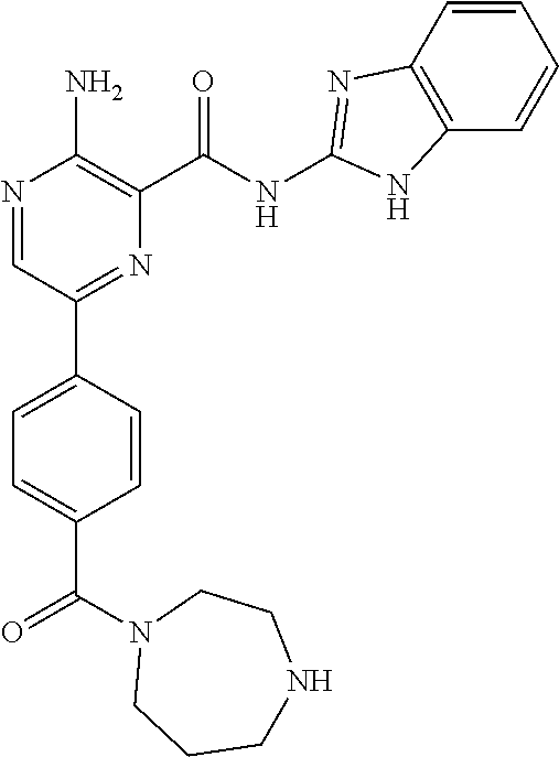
N1=CC(C2=CC=C(C(N3CCCNCC3)=O)C=C2)=NC(C(NC2=NC3=C(C=CC=C3)N2)=O)=C1N
